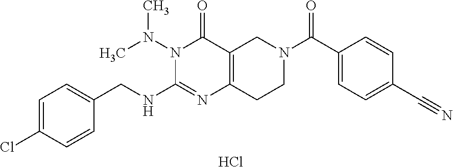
C1=C(Cl)C=CC(CNC2=NC3=C(C(=O)N2N(C)C)CN(C(C2=CC=C(C#N)C=C2)=O)CC3)=C1.Cl
